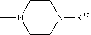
N1(C)CCN([R37])CC1
